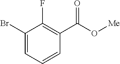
C1(Br)=CC=CC(C(O[Me])=O)=C1F
